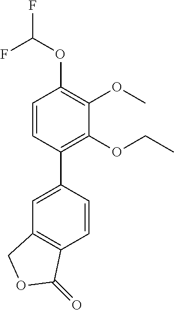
C1=CC(C2=CC3=C(C=C2)C(=O)OC3)=C(OCC)C(OC)=C1OC(F)F
